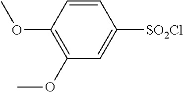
C1=CC(OC)=C(OC)C=C1[SO2Cl]
